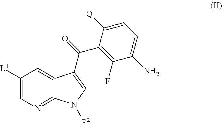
C1([L1])=CN=C2C(=C1)C(C(C1=C(F)C([NH2])=CC=C1[Q])=O)=CN2[P2]
